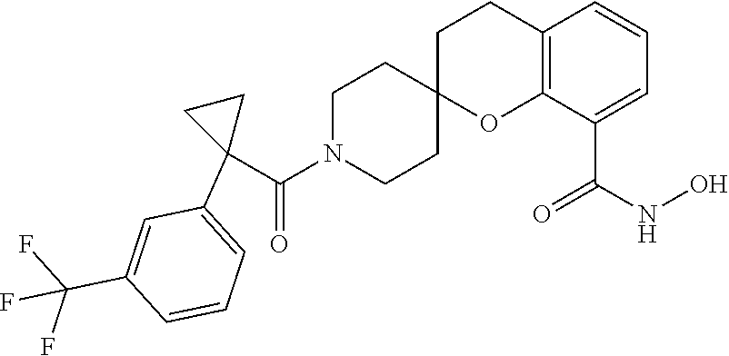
C1(C(N2CCC3(CC2)OC2=C(CC3)C=CC=C2C(NO)=O)=O)(C2=CC=CC(C(F)(F)F)=C2)CC1
